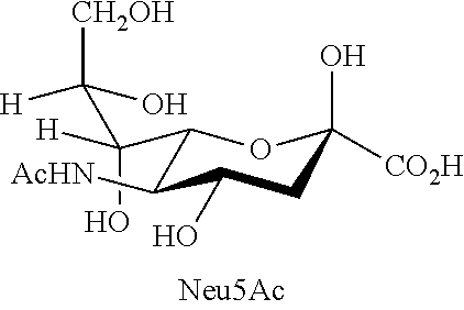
C1(C(O)([H])C([CH2OH])([H])O)C([AcHN])C(O)CC(O)([CO2H])O1
